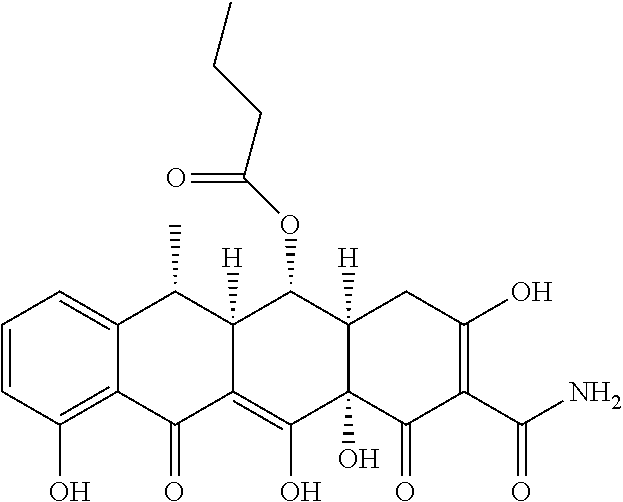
C1=CC(O)=C2C(=C1)C(C)C1([H])C(=C(O)C3(O)C([H])(C1OC(CCC)=O)CC(O)=C(C(N)=O)C3=O)C2=O
